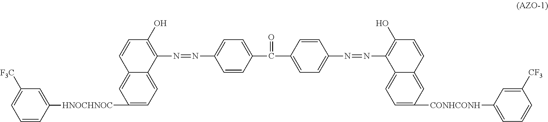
C1([HNOCHNOC]C2=CC([F3C])=CC=C2)=CC=C2C(=C1)C=CC(O)=C2N=NC1=CC=C(C(C2=CC=C(N=NC3=C(O)C=CC4=CC([CONHCONH]C5=CC=CC([CF3])=C5)=CC=C43)C=C2)=O)C=C1
